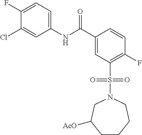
N(C(C1=CC(S(N2CC([AcO])CCCC2)(=O)=O)=C(F)C=C1)=O)C1=CC=C(F)C(Cl)=C1
